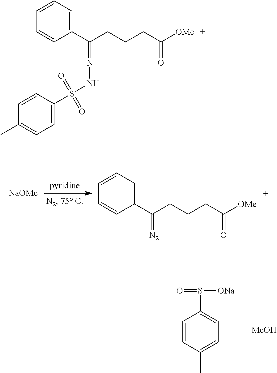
C1(C(CCCC([OMe])=O)=[N2])=CC=CC=C1.[NaOMe].C1=CC(C)=CC=C1S(=O)[ONa].[MeOH].C1(C(CCCC([OMe])=O)=NNS(C2=CC=C(C)C=C2)(=O)=O)=CC=CC=C1
